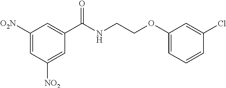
C1([O2N])=CC([NO2])=CC(C(NCCOC2=CC=CC(Cl)=C2)=O)=C1
